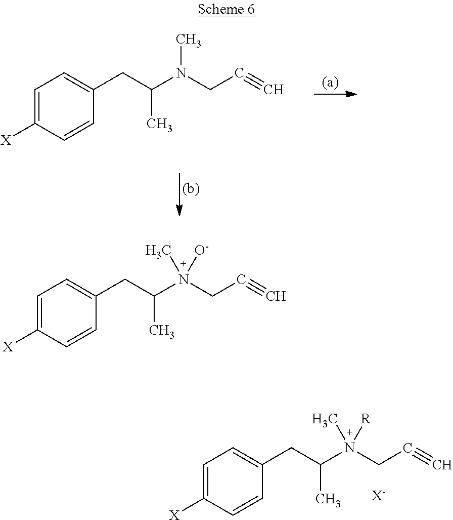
C1=C([X])C=CC(CC(N(C)CC#C)C)=C1.C1=C([X])C=CC(CC(N(C)(CC#C)[O-])C)=C1.C1=C([X])C=CC(CC(N(C)(CC#C)[R])C)=C1.[X-]
